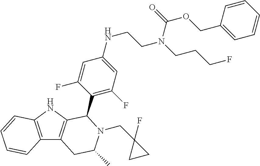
C12=C(NC3=C1CC(C)N(CC1(F)CC1)C3C1=C(F)C=C(NCCN(CCCF)C(OCC3=CC=CC=C3)=O)C=C1F)C=CC=C2
